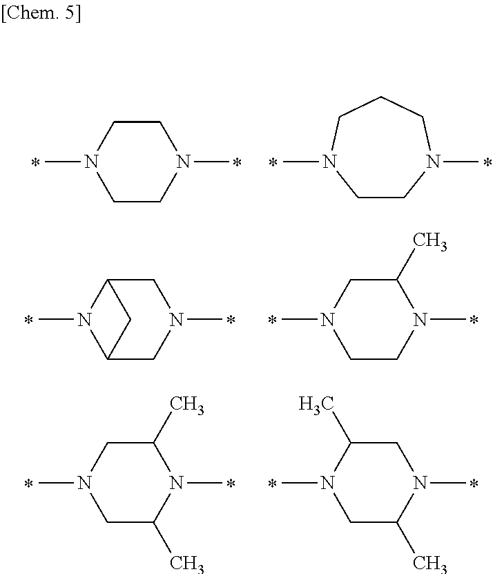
C1CN(C)CCN1C.C1CN(C)CCCN1C.C12CN(C)CC(N1C)C2.C1CN(C)C(C)CN1C.C1C(C)N(C)C(C)CN1C.C1C(C)N(C)CC(C)N1C
